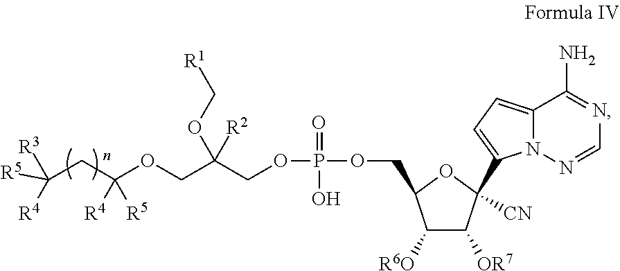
C12=CC=C(C3([CN])C([OR7])C([R6O])C(COP(=O)(O)OCC(COC(CC([R5])([R3])[R4])([R4])[R5])([R2])OC[R1])O3)N1N=CN=C2N
